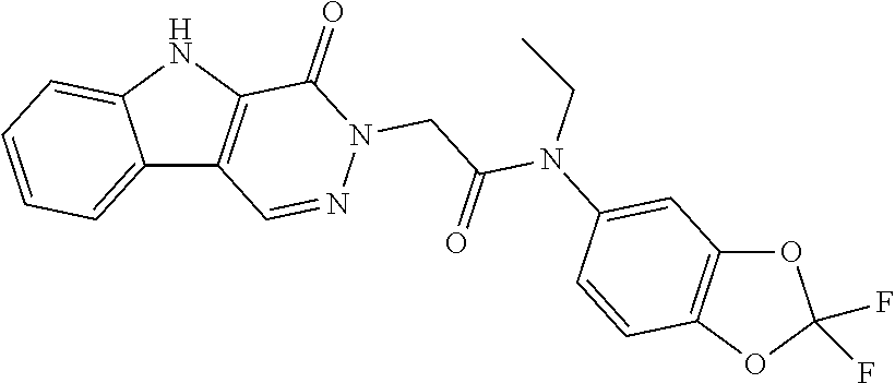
C12=CC=CC=C1NC1=C2C=NN(CC(N(C2=CC3=C(C=C2)OC(F)(F)O3)CC)=O)C1=O
